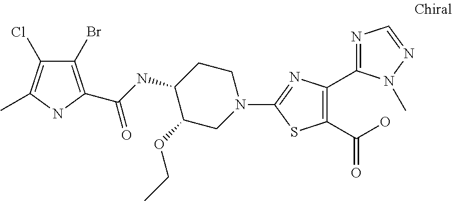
C1CC(NC(=O)C2=C(Br)C(Cl)=C(C)N2)C(OCC)CN1C1=NC(C2=NC=NN2C)=C(C(O)=O)S1
